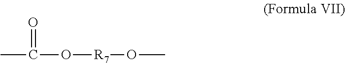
CC(=O)O[R7]OC
